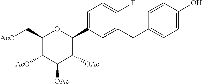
C1(C[AcO])C([AcO])C([OAc])C([OAc])C(C2=CC=C(F)C(CC3=CC=C(O)C=C3)=C2)O1
